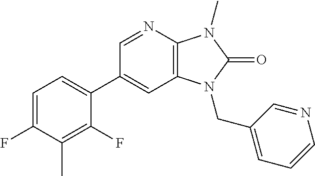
C1(C2=CC=C(F)C(C)=C2F)=CC2=C(N=C1)N(C)C(=O)N2CC1=CC=CN=C1
